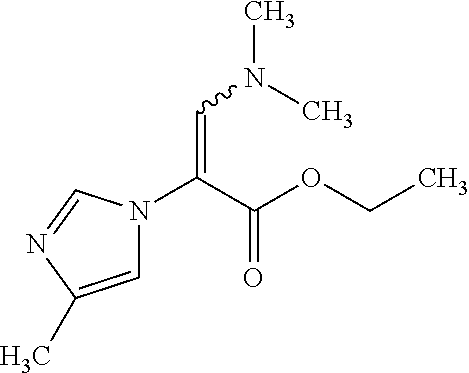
C1=C(C)N=CN1C(C(OCC)=O)=CN(C)C
